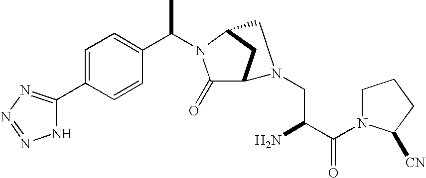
C1=C(C2=NN=NN2)C=CC(C(N2C(=O)C3CC2CN3CC(C(N2CCCC2[CN])=O)N)C)=C1
